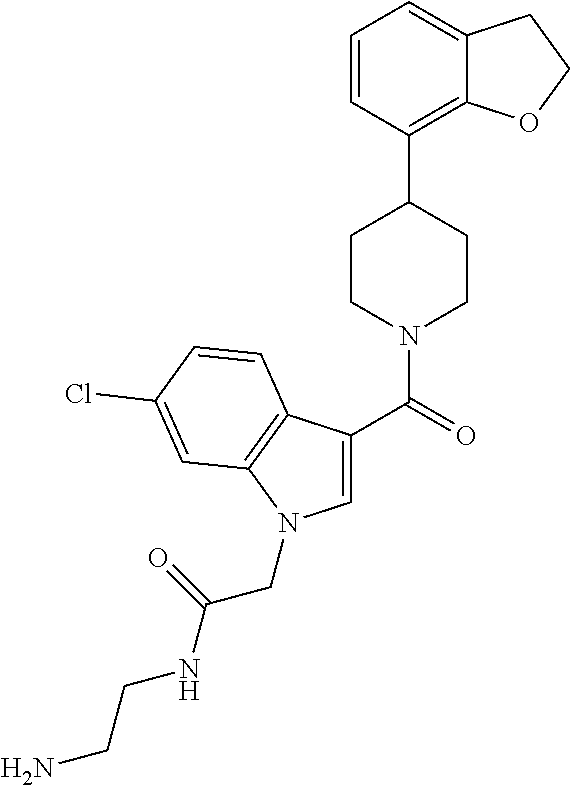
C1=C(C(=O)N2CCC(C3=C4C(=CC=C3)CCO4)CC2)C2=C(N1CC(NCCN)=O)C=C(Cl)C=C2
